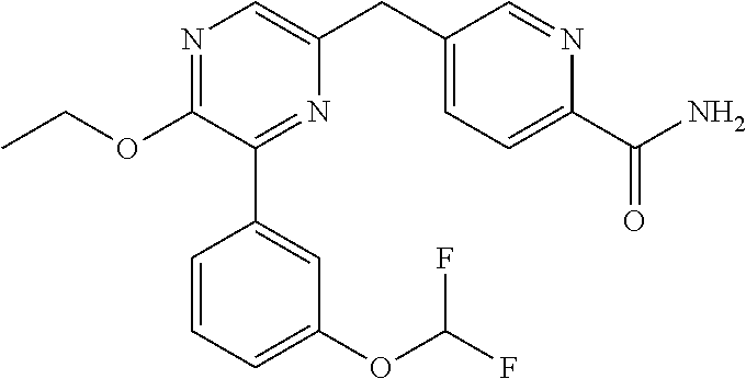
C1(OCC)=NC=C(CC2=CC=C(C(N)=O)N=C2)N=C1C1=CC(OC(F)F)=CC=C1
